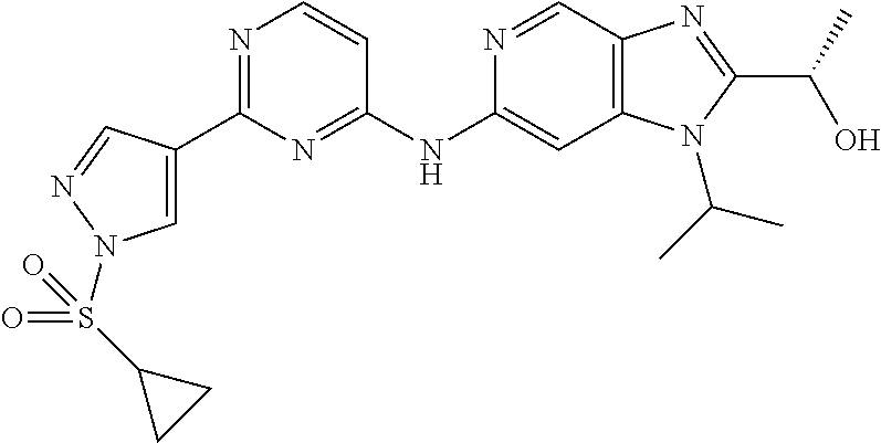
C1(C2=CN(S(C3CC3)(=O)=O)N=C2)=NC=CC(NC2=CC3=C(C=N2)N=C(C(O)C)N3C(C)C)=N1
